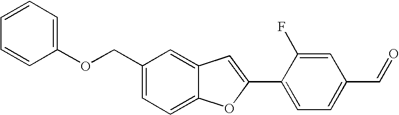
C1(COC2=CC=CC=C2)=CC=C2C(=C1)C=C(C1=CC=C(C=O)C=C1F)O2
